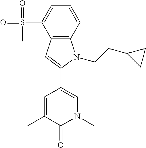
CC1=CC(C2=CC3=C(N2CCC2CC2)C=CC=C3S(=O)(=O)C)=CN(C)C1=O
